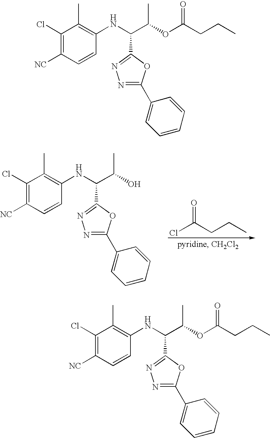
ClC(CCC)=O.C1(Cl)=C([NC])C=CC(NC(C(C)O)C2=NN=C(C3=CC=CC=C3)O2)=C1C.C1(Cl)=C([NC])C=CC(NC(C(C)OC(CCC)=O)C2=NN=C(C3=CC=CC=C3)O2)=C1C.C1(Cl)=C([NC])C=CC(NC(C(C)OC(CCC)=O)C2=NN=C(C3=CC=CC=C3)O2)=C1C
